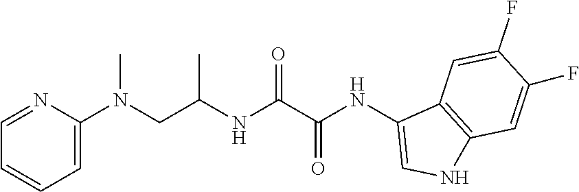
C1(N(CC(NC(C(NC2=CNC3=C2C=C(F)C(F)=C3)=O)=O)C)C)=CC=CC=N1
